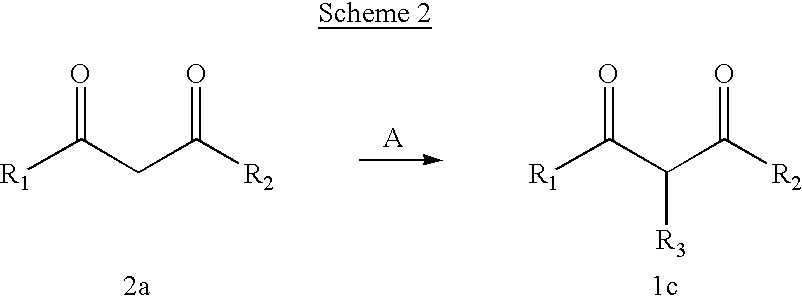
[R1]C(CC([R2])=O)=O.[A].[R1]C(C(C([R2])=O)[R3])=O
